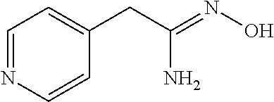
NC(=NO)CC1=CC=NC=C1
